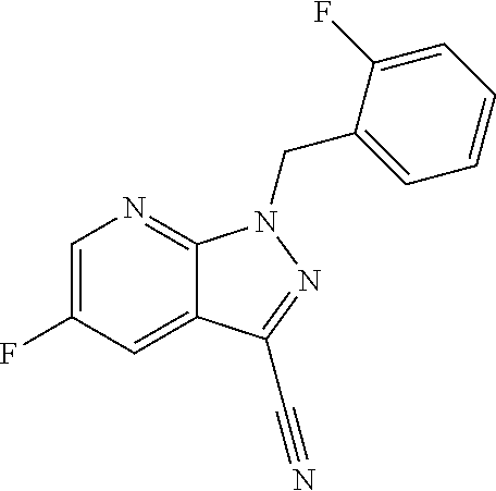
C1=C(F)C=C2C(=N1)N(CC1=CC=CC=C1F)N=C2C#N
